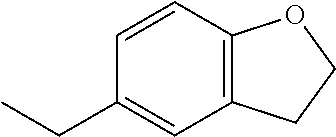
C12=C(C=CC(CC)=C1)OCC2
